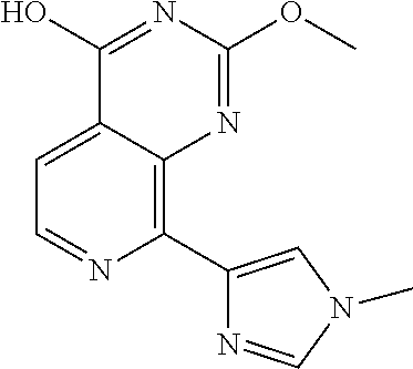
C1=C2C(=C(C3=CN(C)C=N3)N=C1)N=C(OC)N=C2O
